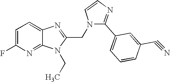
C1=C(F)N=C2C(=C1)N=C(CN1C(C3=CC=CC(C#N)=C3)=NC=C1)N2CC
